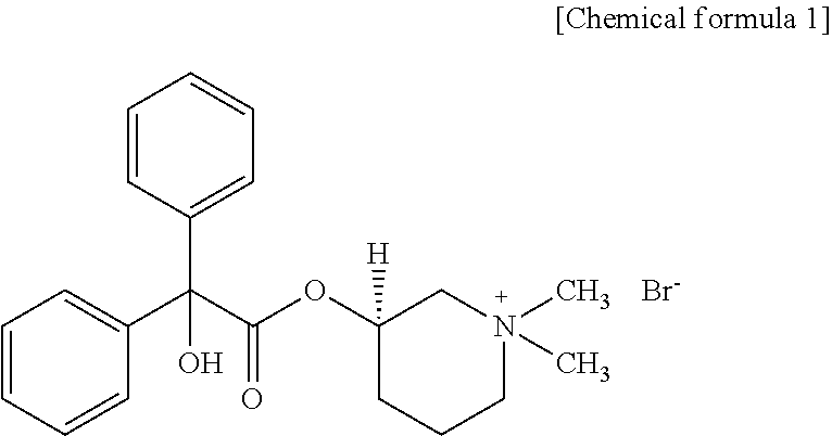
C1=CC=CC(C(C(OC2([H])CCCN(C)(C)C2)=O)(C2=CC=CC=C2)O)=C1.[Br-]
